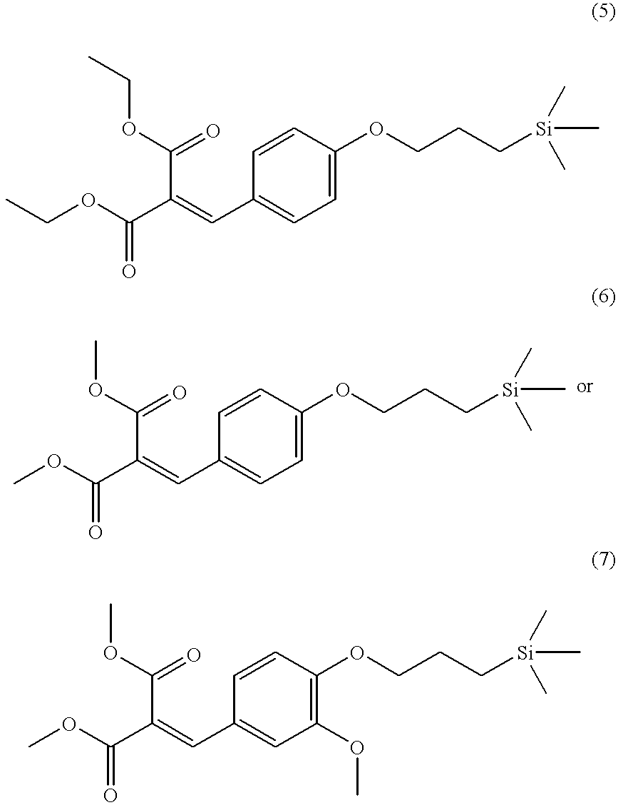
CCOC(C(C(OCC)=O)=CC1=CC=C(OCCC[Si](C)(C)C)C=C1)=O.COC(C(C(OC)=O)=CC1=CC=C(OCCC[Si](C)(C)C)C=C1)=O.COC(C(C(OC)=O)=CC1=CC(OC)=C(OCCC[Si](C)(C)C)C=C1)=O
